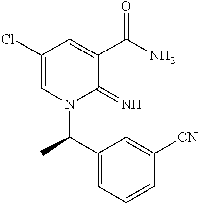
C1(Cl)=CN(C(C)C2=CC=CC([CN])=C2)C(=N)C(C(N)=O)=C1
